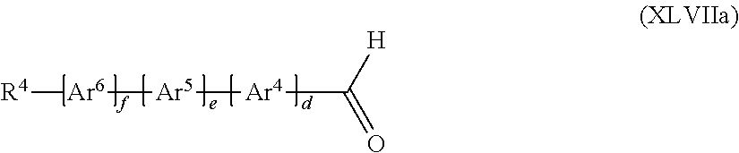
[R4][Ar6][Ar5][Ar4]C(=O)[H]
